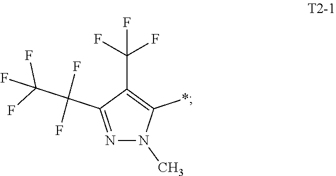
N1=C(C(F)(F)C(F)(F)F)C(C(F)(F)F)=C(*)N1C
